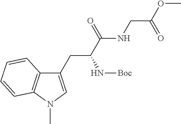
C1(CC(C(NCC(OC)=O)=O)N[Boc])=CN(C)C2=C1C=CC=C2
